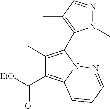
C1(C)=C(C2=C(C)C=NN2C)N2C(=C1C([EtO])=O)C=CC=N2
